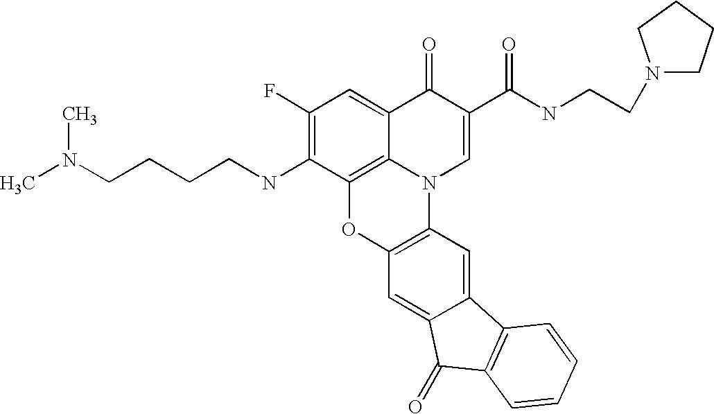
C1(F)=C(NCCCCN(C)C)C2=C3C(=C1)C(=O)C(C(=O)NCCN1CCCC1)=CN3C1=C(O2)C=C2C(=C1)C1=C(C2=O)C=CC=C1
